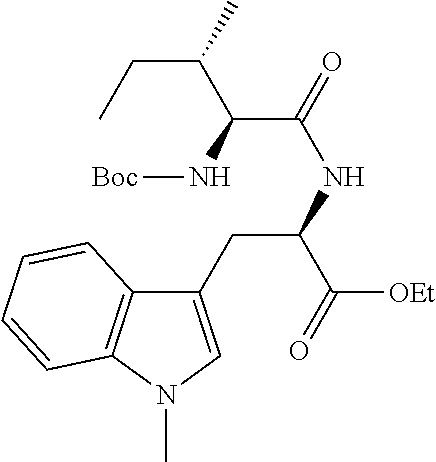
C1(CC(NC(=O)C(N[Boc])C(CC)C)C(=O)[OEt])=CN(C)C2=C1C=CC=C2
